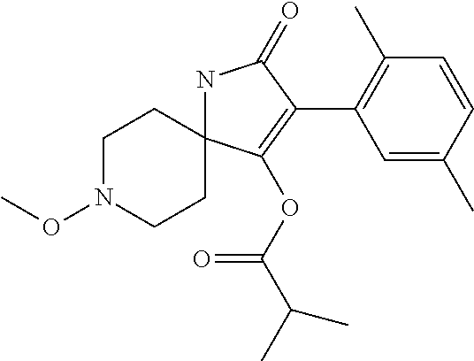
N1C2(C(OC(=O)C(C)C)=C(C3=C(C)C=CC(C)=C3)C1=O)CCN(OC)CC2
